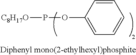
[C8H17O]POC1=CC=CC=C1
